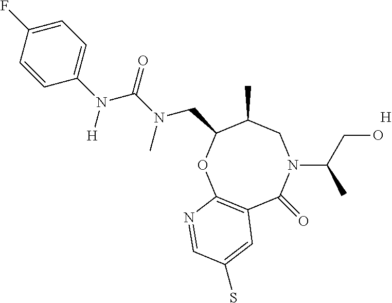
[H].C12=C(OC(CN(C(=O)N(C3=CC=C(F)C=C3)[H])C)C(C)CN(C(CO)C)C1=O)N=CC(S)=C2
